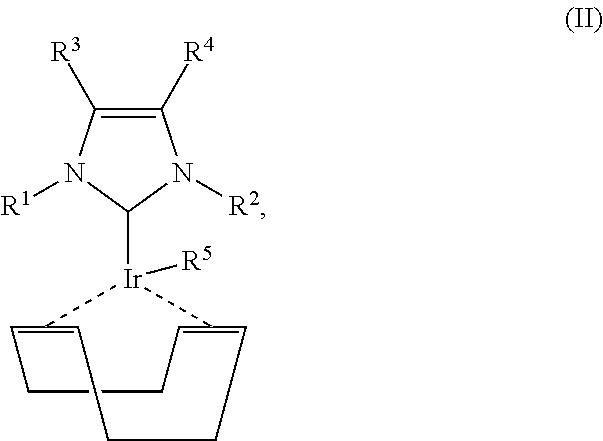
C1CC=C2=CCCC=C(=C1)[Ir]2(C1N([R1])C([R3])=C([R4])N1[R2])[R5]
